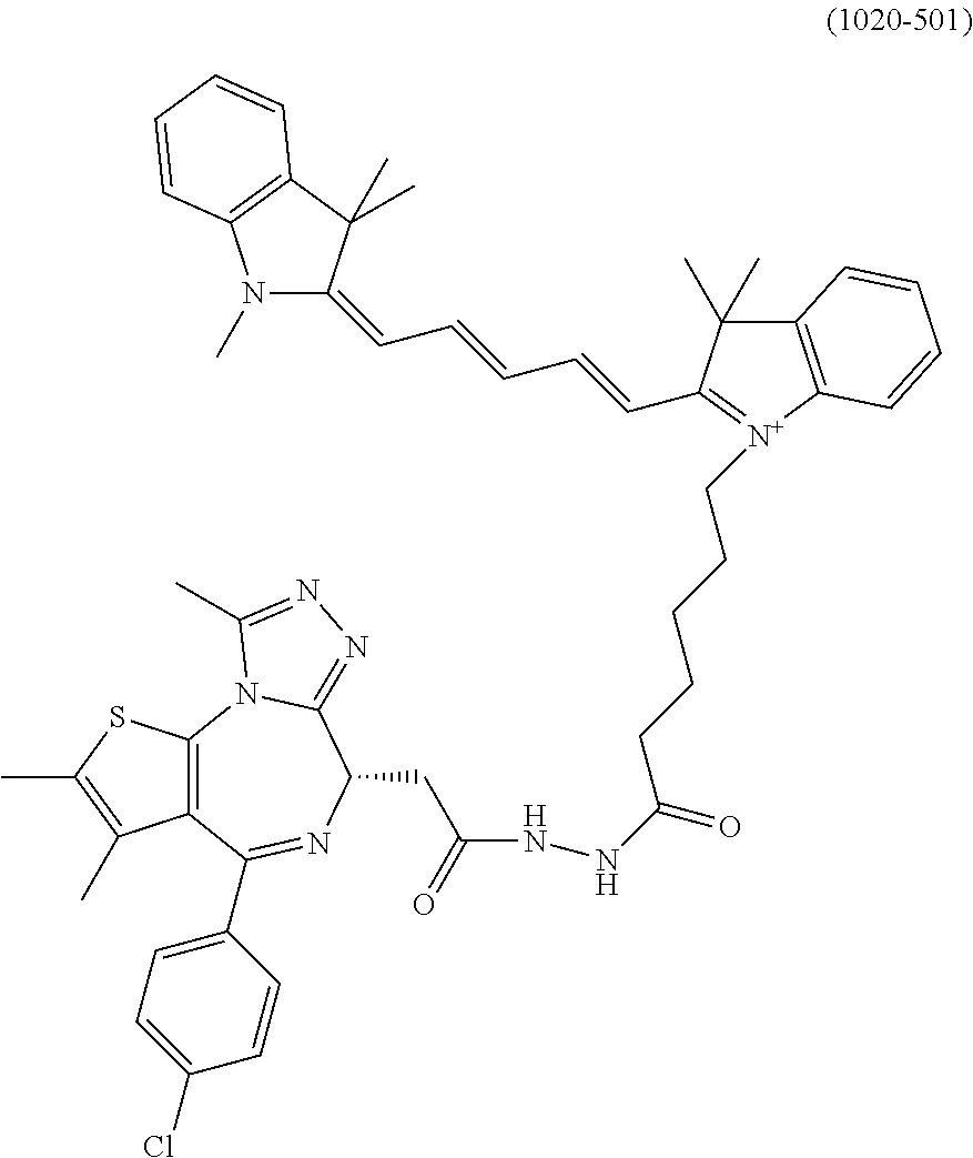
C12=C(C(C3=CC=C(Cl)C=C3)=NC(CC(NNC(CCCCC[N+]3=C(C=CC=CC=C4N(C)C5=C(C4(C)C)C=CC=C5)C(C)(C)C4=C3C=CC=C4)=O)=O)C3=NN=C(C)N13)C(C)=C(C)S2
